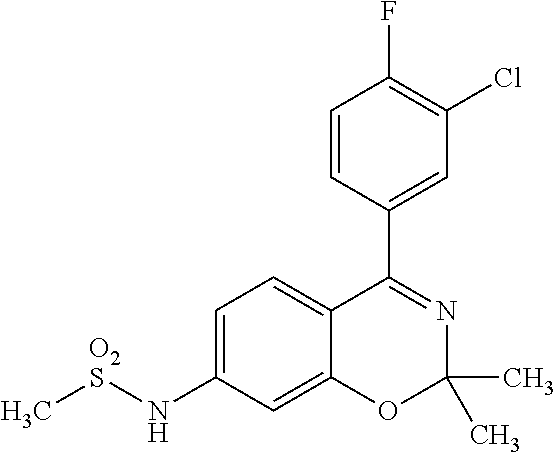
C1=CC(C2=NC(C)(C)OC3=CC(N[O2S]C)=CC=C23)=CC(Cl)=C1F
